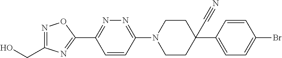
N1=C(CO)N=C(C2=NN=C(N3CCC(C#N)(C4=CC=C(Br)C=C4)CC3)C=C2)O1
